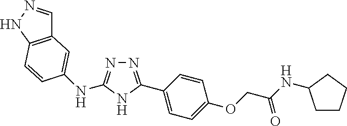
N1=C(NC2=CC3=C(NN=C3)C=C2)NC(C2=CC=C(OCC(=O)NC3CCCC3)C=C2)=N1
